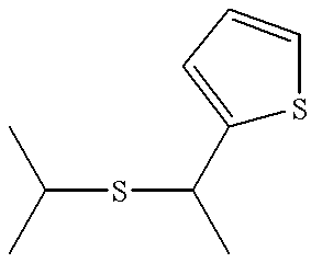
C(SC(C)C1=CC=CS1)(C)C
